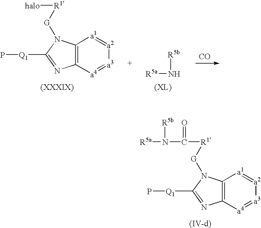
C12=C([a4]=[a3][a2]=[a1]1)N=C([Q1]P)N2[G][R1]C(=O)N([R5a])[R5b].C12=C([a4]=[a3][a2]=[a1]1)N=C([Q1]P)N2[G][R1][halo].[R5a]N[R5b].[CO]
